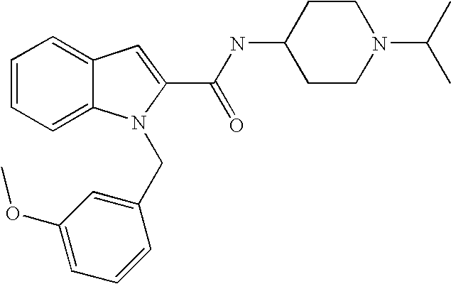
C1=CC=C2C(=C1)C=C(C(NC1CCN(C(C)C)CC1)=O)N2CC1=CC(OC)=CC=C1
